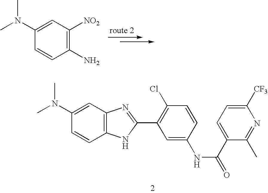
C1=C(N(C)C)C=CC(N)=C1[NO2].C1=C(N(C)C)C=CC2=C1N=C(C1=C(Cl)C=CC(NC(=O)C3=CC=C([CF3])N=C3C)=C1)N2
